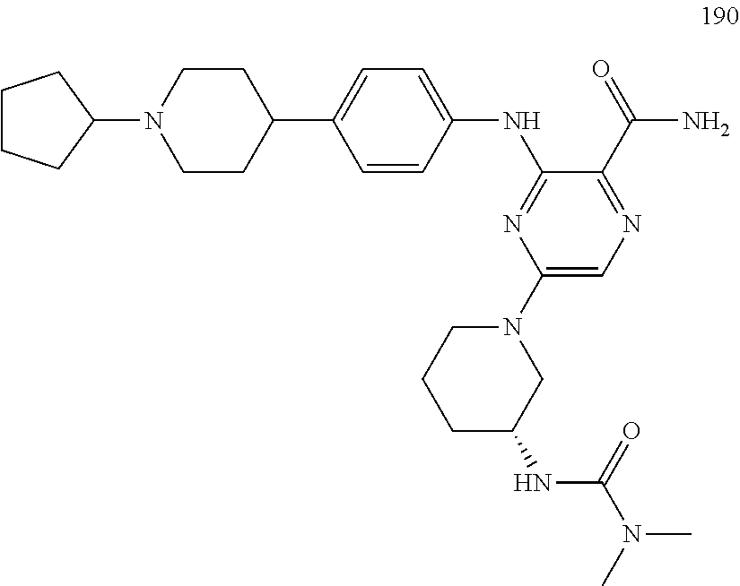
C1=CC(NC2=NC(N3CCCC(NC(N(C)C)=O)C3)=CN=C2C(N)=O)=CC=C1C1CCN(C2CCCC2)CC1
